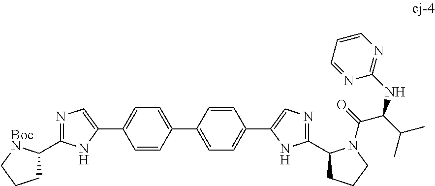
N1=C(C2CCC[BocN]2)NC(C2=CC=C(C3=CC=C(C4=CN=C(C5CCCN5C(=O)C(C(C)C)NC5=NC=CC=N5)N4)C=C3)C=C2)=C1
